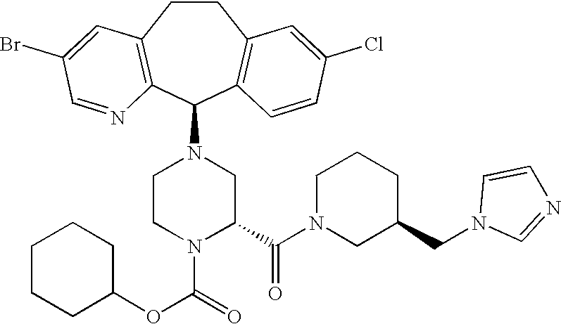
C1CN(C(=O)OC2CCCCC2)C(C(N2CC(CN3C=NC=C3)CCC2)=O)CN1C1C2=C(CCC3=C1N=CC(Br)=C3)C=C(Cl)C=C2
